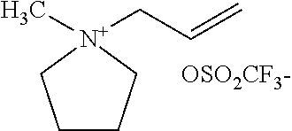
C1CC[N+](C)(CC=C)C1.[OSO2CF3-]
